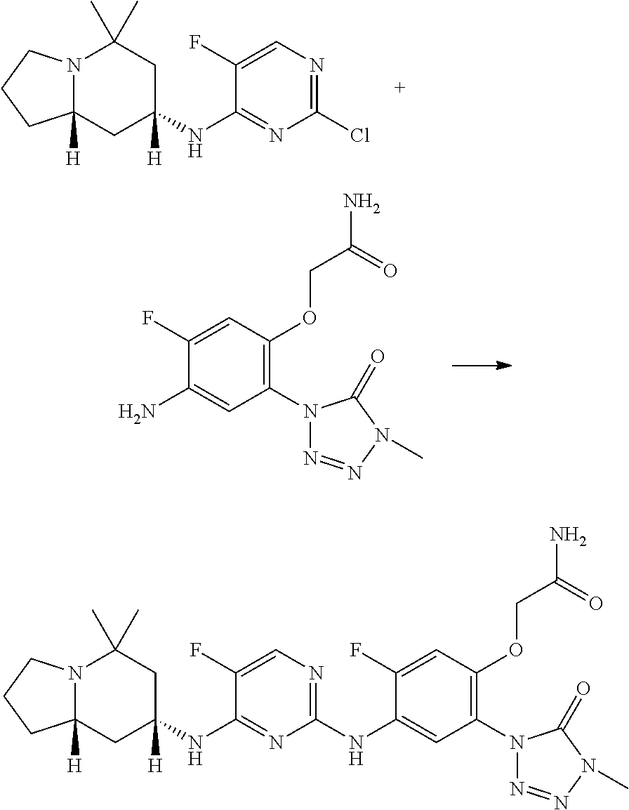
N12C([H])(CC(NC3=NC(Cl)=NC=C3F)([H])CC1(C)C)CCC2.NC1=CC(N2N=NN(C)C2=O)=C(OCC(=O)N)C=C1F.N12C([H])(CC(NC3=NC(NC4=CC(N5N=NN(C)C5=O)=C(OCC(N)=O)C=C4F)=NC=C3F)([H])CC1(C)C)CCC2
